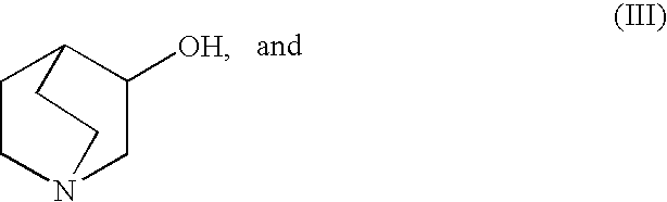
C1CN2CC([OH])C1CC2
